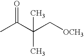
O=C(C(C[OCH3])(C)C)C
